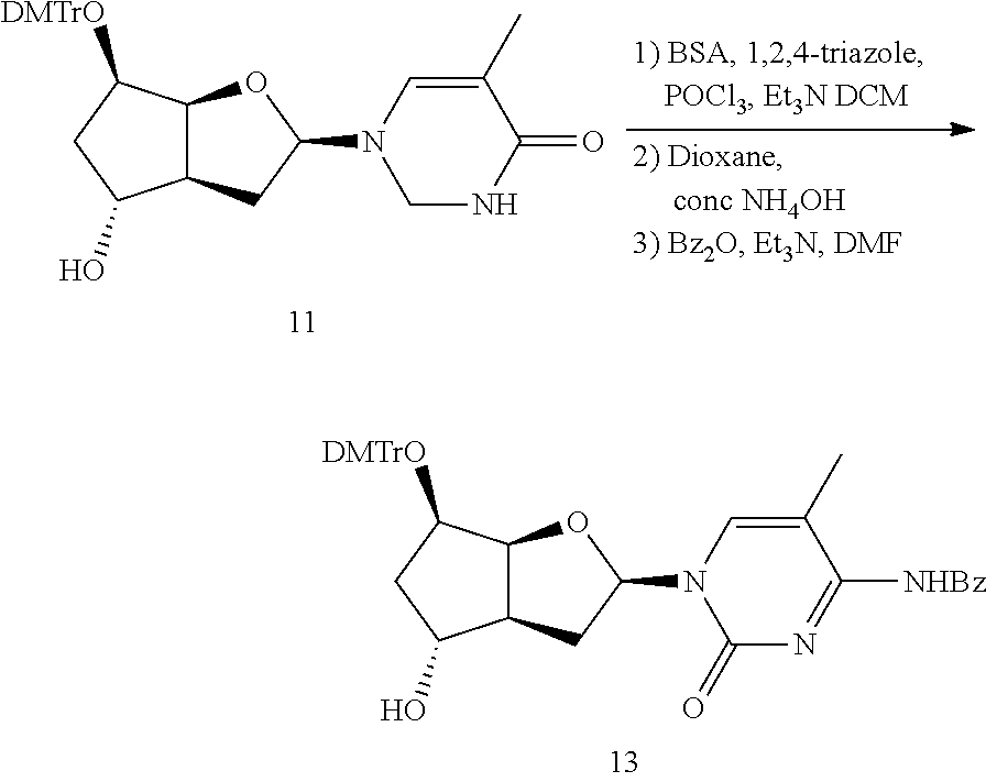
C1(C)=CN(C2OC3C(C2)C(O)CC3[DMTrO])CNC1=O.C1(C)=CN(C2OC3C(C2)C(O)CC3[DMTrO])C(=O)N=C1[NHBz]
